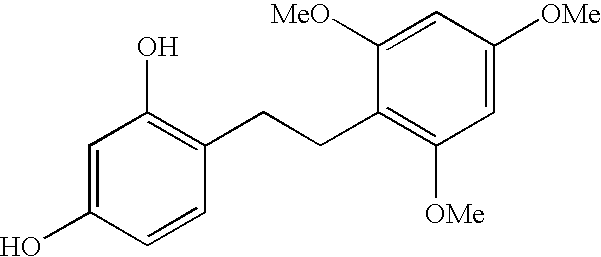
C1=C(O)C=CC(CCC2=C([OMe])C=C([OMe])C=C2[MeO])=C1O
